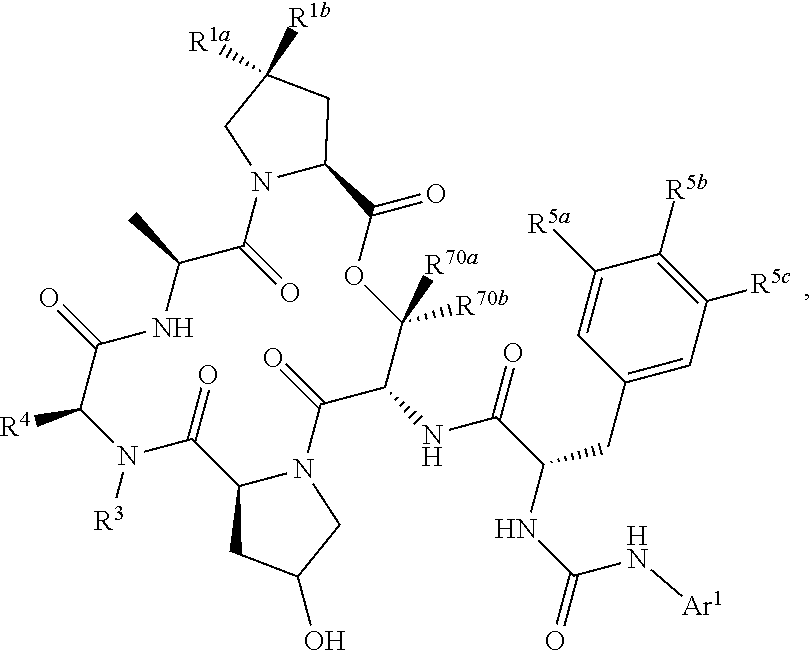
C1([R5a])=CC(CC(C(NC2C([R70a])([R70b])OC(=O)C3N(C(=O)C(C)NC(=O)C([R4])N([R3])C(=O)C4N(C2=O)CC(O)C4)CC([R1a])([R1b])C3)=O)NC(N[Ar1])=O)=CC([R5c])=C1[R5b]
